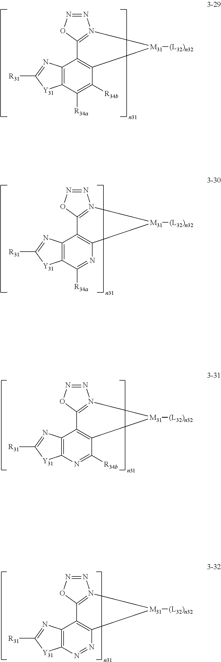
N1=NOC2=N1[M31]([(L32)n32])C1=C2C2=C(C([R34a])=C1[R34b])[Y31]C([R31])=N2.N1=NOC2=N1[M31]([(L32)n32])C1=C2C2=C(C([R34a])=N1)[Y31]C([R31])=N2.N1=NOC2=N1[M31]([(L32)n32])C1=C2C2=C(N=C1[R34b])[Y31]C([R31])=N2.N1=NOC2=N1[M31]([(L32)n32])C1=C2C2=C(N=N1)[Y31]C([R31])=N2
